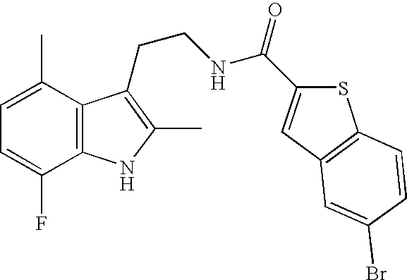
C1=C(C)C2=C(C(F)=C1)NC(C)=C2CCNC(=O)C1=CC2=C(S1)C=CC(Br)=C2
